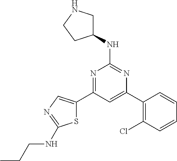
N1=C(C2=CN=C(NCCC)S2)C=C(C2=C(Cl)C=CC=C2)N=C1NC1CNCC1
